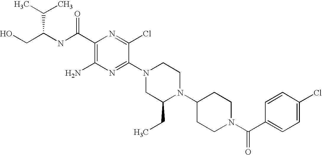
C1(C(NC(CO)C(C)C)=O)=C(N)N=C(N2CC(CC)N(C3CCN(C(C4=CC=C(Cl)C=C4)=O)CC3)CC2)C(Cl)=N1
